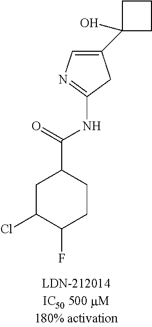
C1C(Cl)C(F)CCC1C(NC1=NC=C(C2(O)CCC2)C1)=O
